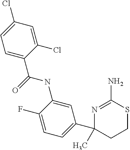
C1=C(C(NC2=CC(C3(C)CCSC(N)=N3)=CC=C2F)=O)C(Cl)=CC(Cl)=C1
